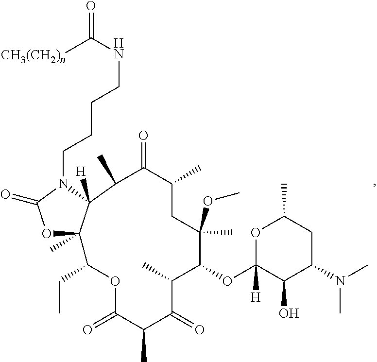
O1C2(C)C([H])(N(CCCCNC([CH3(CH2)n])=O)C1=O)C(C)C(=O)C(C)CC(C)(OC)C(OC1([H])C(O)C(N(C)C)CC(C)O1)C(C)C(=O)C(C)C(=O)OC2CC
